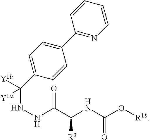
C(NNC(=O)C([R3])NC(=O)O[R1b])(C1=CC=C(C2=NC=CC=C2)C=C1)([Y1b])[Y1a]
